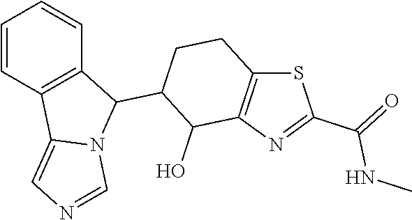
S1C2=C(N=C1C(=O)NC)C(O)C(C1C3=C(C4=CN=CN14)C=CC=C3)CC2
